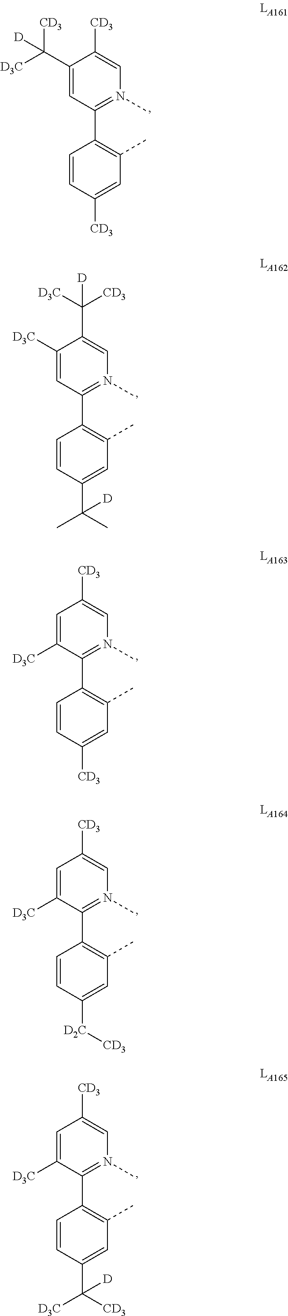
C1(C([D3C])([CD3])[D])=CC(C2=C(C)C=C([CD3])C=C2)=N(C)C=C1[CD3].C1([D3C])=CC(C2=C(C)C=C(C(C)(C)[D])C=C2)=N(C)C=C1C([D3C])([CD3])[D].C1=C([D3C])C(C2=C(C)C=C([CD3])C=C2)=N(C)C=C1[CD3].C1=C([D3C])C(C2=C(C)C=C([D2C][CD3])C=C2)=N(C)C=C1[CD3].C1=C([D3C])C(C2=C(C)C=C(C([CD3])([D3C])[D])C=C2)=N(C)C=C1[CD3]
